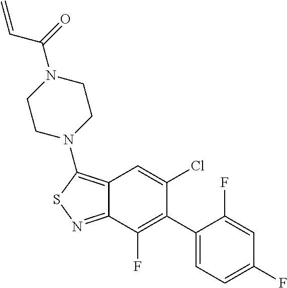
C12=C(N3CCN(C(=O)C=C)CC3)SN=C1C(F)=C(C1=CC=C(F)C=C1F)C(Cl)=C2
